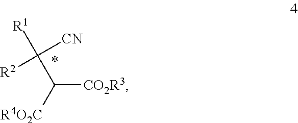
C([CO2R3])([R4O2C])C([R2])([CN])[R1]
